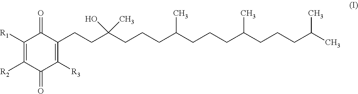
C1([R1])=C([R2])C(=O)C([R3])=C(CCC(CCCC(CCCC(CCCC(C)C)C)C)(O)C)C1=O
